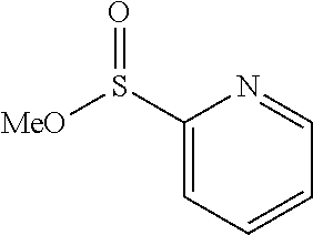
C1(S([MeO])=O)=CC=CC=N1
